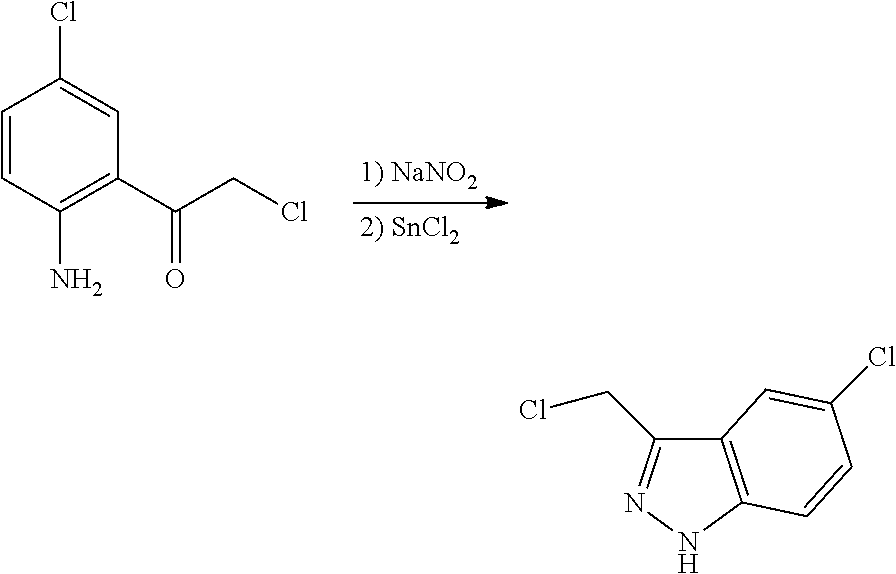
C1=CC(N)=C(C(CCl)=O)C=C1Cl.C12=C(NN=C1CCl)C=CC(Cl)=C2
